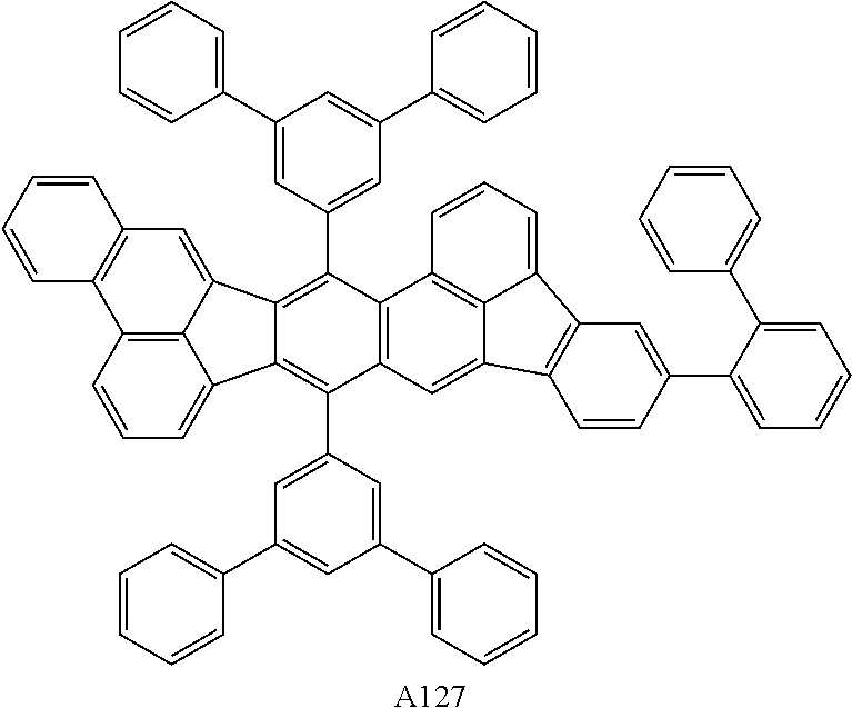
C12=C3C(=CC=C1)C1=C(C4=CC(C5=CC=CC=C5)=CC(C5=CC=CC=C5)=C4)C4=C(C(C5=CC(C6=CC=CC=C6)=CC(C6=CC=CC=C6)=C5)=C1C3=CC1=C2C=CC=C1)C1=C2C(=C4)C3=C(C2=CC=C1)C=C(C1=CC=CC=C1C1=CC=CC=C1)C=C3.[A127]
